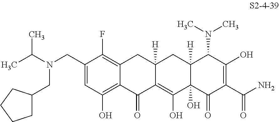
C1(CN(C(C)C)CC2CCCC2)=CC(O)=C2C(=C1F)CC1([H])C(=C(O)C3(O)C([H])(C1)C(N(C)C)C(O)=C(C(N)=O)C3=O)C2=O
